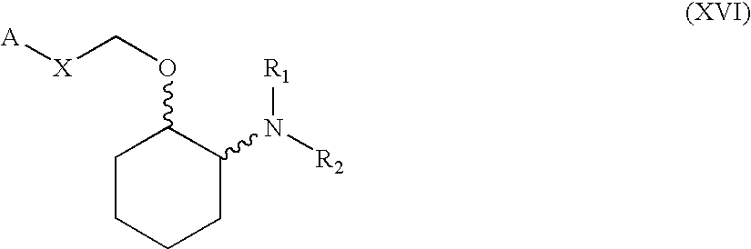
C1CCCC(N([R2])[R1])C1OC[X][A]
